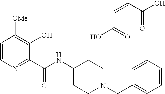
C1=CN=C(C(NC2CCN(CC3=CC=CC=C3)CC2)=O)C(O)=C1[OMe].C(C(=O)O)=CC(O)=O
